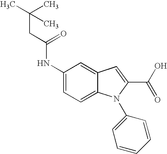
C1(NC(CC(C)(C)C)=O)=CC=C2C(=C1)C=C(C(O)=O)N2C1=CC=CC=C1
